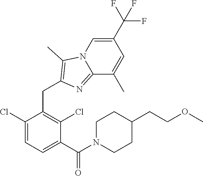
C1(Cl)=CC=C(C(N2CCC(CCOC)CC2)=O)C(Cl)=C1CC1=C(C)N2C=C(C(F)(F)F)C=C(C)C2=N1
